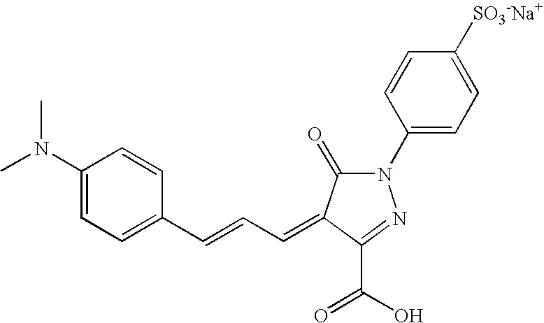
C1(N(C)C)=CC=C(C=CC=C2C(=O)N(C3=CC=C([SO3-Na+])C=C3)N=C2C(O)=O)C=C1
